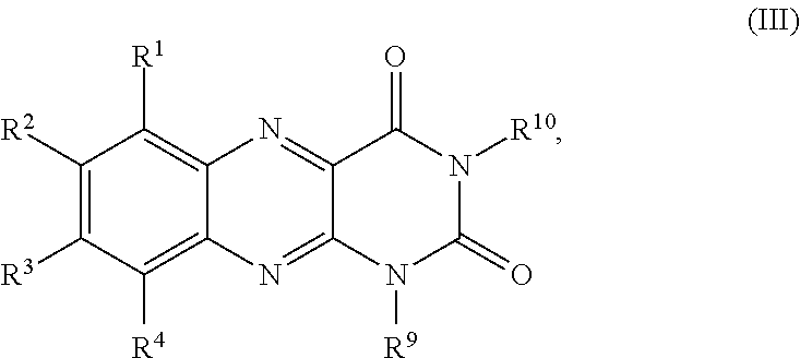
C1([R2])=C([R3])C([R4])=C2C(=C1[R1])N=C1C(=N2)N([R9])C(=O)N([R10])C1=O
